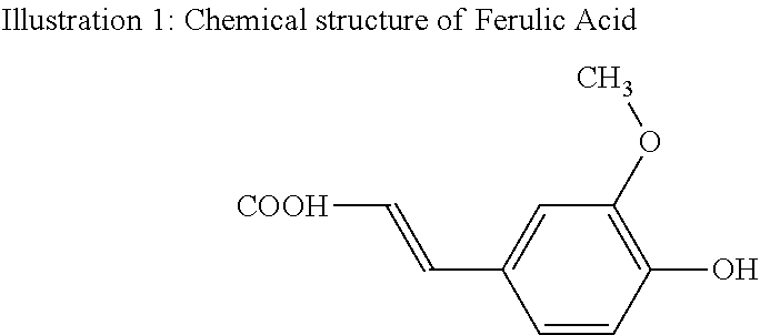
C1=CC(O)=C(OC)C=C1C=C[COOH]
